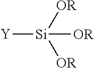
[Y][Si]([OR])([OR])[OR]
